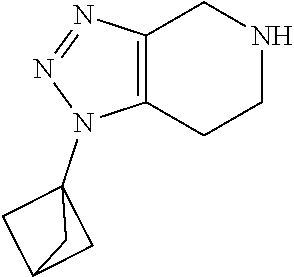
C12=C(CCNC1)N(C13CC(C1)C3)N=N2
